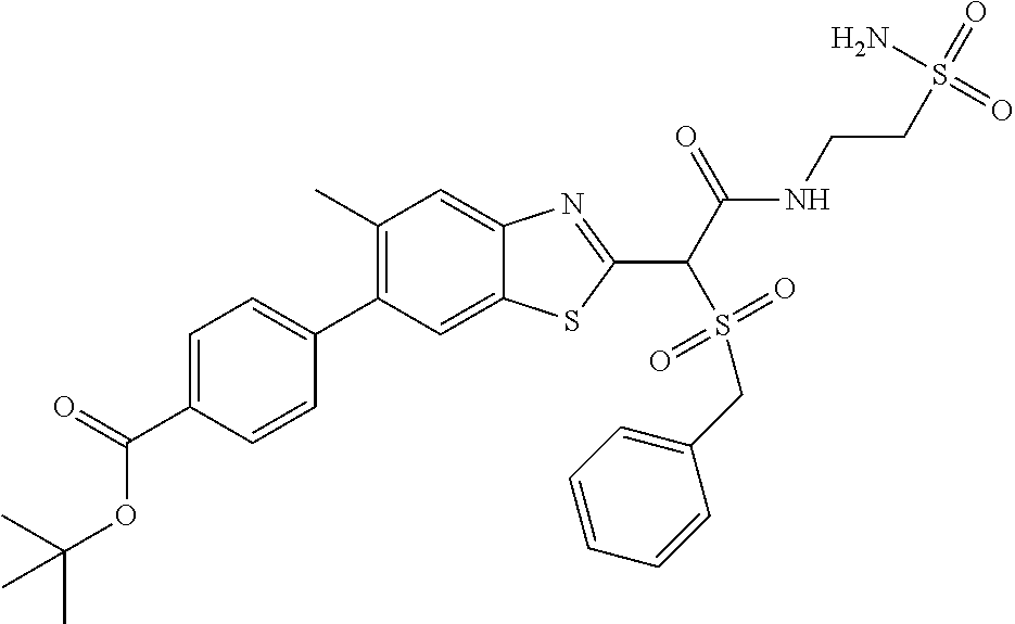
C1(C)=C(C2=CC=C(C(=O)OC(C)(C)C)C=C2)C=C2C(=C1)N=C(C(C(NCCS(N)(=O)=O)=O)S(=O)(=O)CC1=CC=CC=C1)S2
